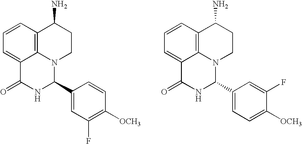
C1=CC2=C3C(=C1)C(=O)NC(C1=CC(F)=C([OCH3])C=C1)N3CCC2N.C1=CC2=C3C(=C1)C(=O)NC(C1=CC=C([OCH3])C(F)=C1)N3CCC2N
